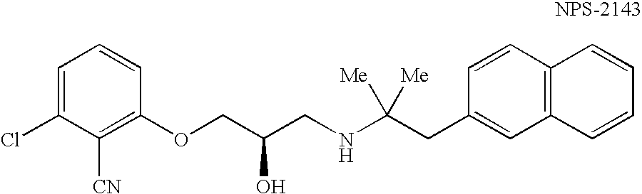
C1=C(Cl)C([CN])=C(OCC(CNC(CC2=CC3=C(C=C2)C=CC=C3)([Me])[Me])O)C=C1
